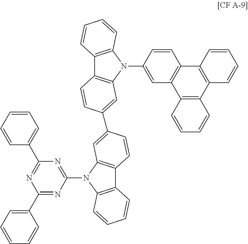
C1=CC=CC(C2=NC(C3=CC=CC=C3)=NC(N3C4=C(C5=C3C=CC=C5)C=CC(C3=CC5=C(C6=C(N5C5=CC7=C(C=C5)C5=C(C8=C7C=CC=C8)C=CC=C5)C=CC=C6)C=C3)=C4)=N2)=C1
